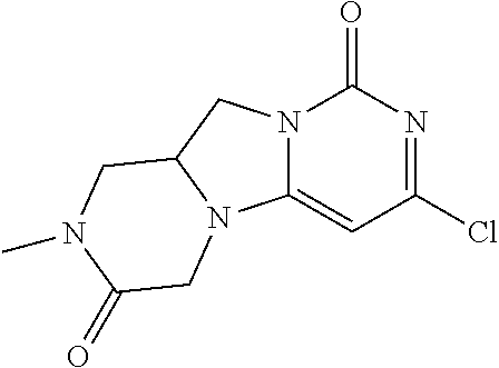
ClC1=NC(=O)N2C(=C1)N1C(C2)CN(C)C(=O)C1
